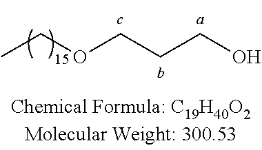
CCOCCCO
